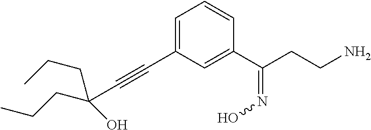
C(C#CC1=CC=CC(C(CCN)=NO)=C1)(CCC)(CCC)O
